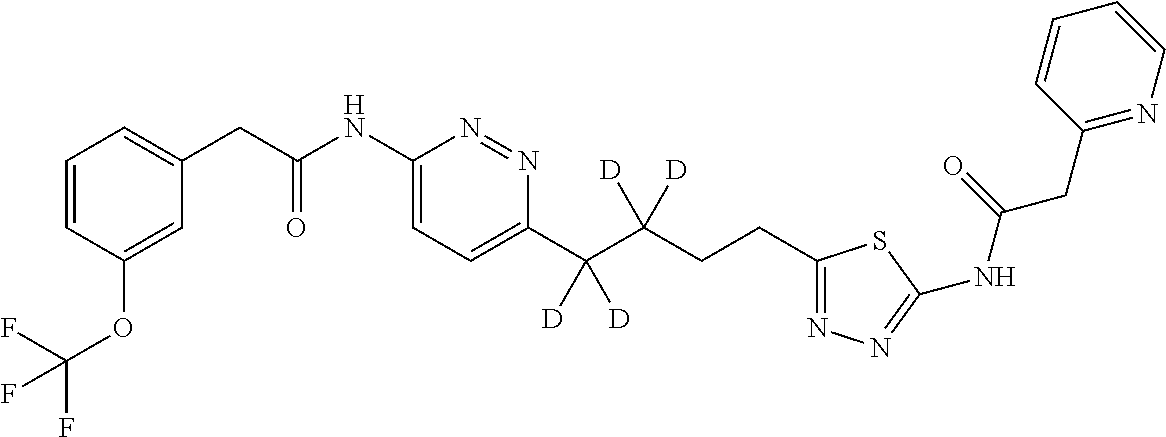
C1(CCC(C(C2=CC=C(NC(=O)CC3=CC=CC(OC(F)(F)F)=C3)N=N2)([D])[D])([D])[D])=NN=C(NC(=O)CC2=NC=CC=C2)S1
